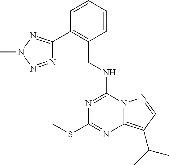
C1(NCC2=C(C3=NN(C)N=N3)C=CC=C2)=NC(SC)=NC2=C(C(C)C)C=NN12
